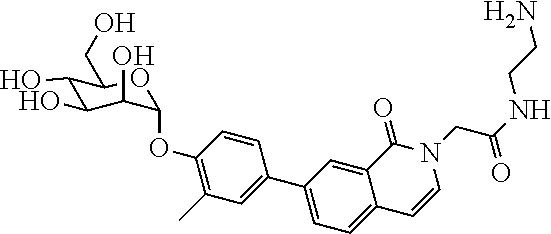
C1(O)C(O)C(O)C(OC2=C(C)C=C(C3=CC=C4C(=C3)C(=O)N(CC(=O)NCCN)C=C4)C=C2)OC1CO
